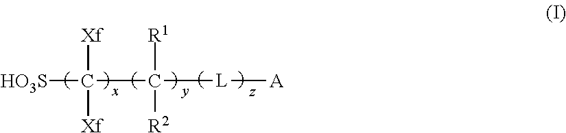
[HO3S]C(C([L][A])([R1])[R2])([Xf])[Xf]
